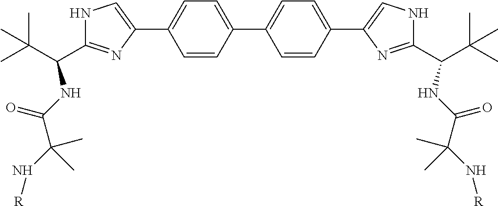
C1=CC(C2=CC=C(C3=CNC(C(C(C)(C)C)NC(C(N[R])(C)C)=O)=N3)C=C2)=CC=C1C1=CNC(C(C(C)(C)C)NC(=O)C(N[R])(C)C)=N1
